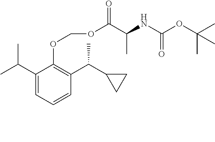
C1(C(C)C)=CC=CC(C(C2CC2)C)=C1OCOC(C(NC(OC(C)(C)C)=O)C)=O
